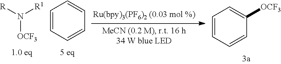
N([R1])([R])[OCF3].C1=CC=CC=C1.C1=CC=CC([OCF3])=C1
